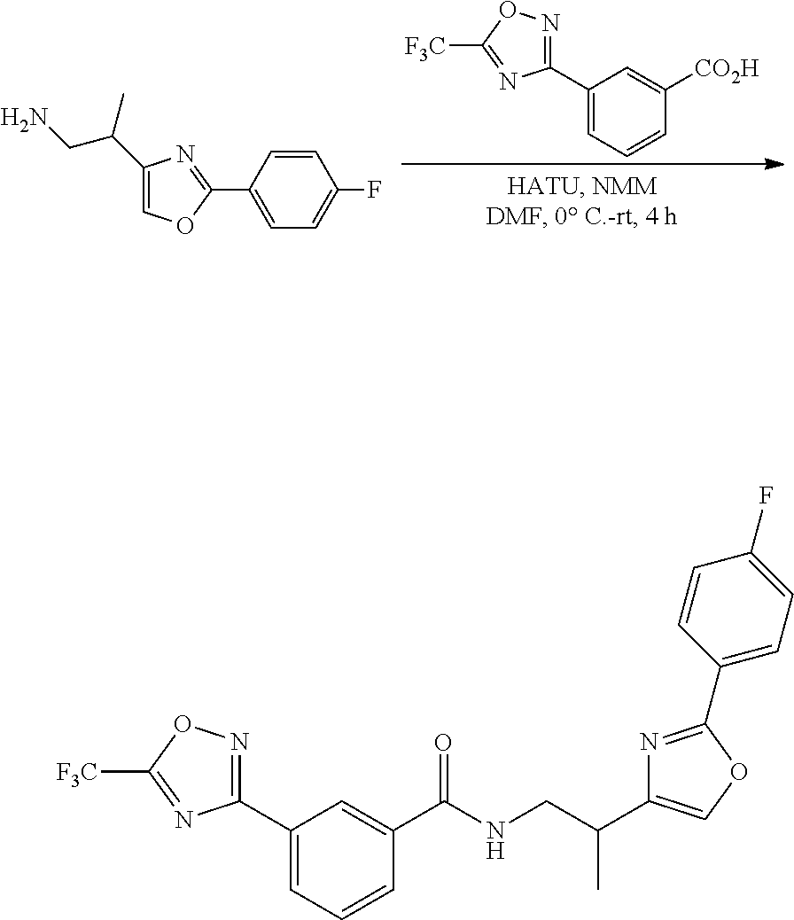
C1(C2=CC=CC([CO2H])=C2)=NOC([F3C])=N1.C1(C2=CC=C(F)C=C2)=NC(C(CN)C)=CO1.C1(C2=CC=CC(C(NCC(C3=COC(C4=CC=C(F)C=C4)=N3)C)=O)=C2)=NOC([F3C])=N1
